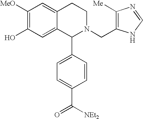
C1([MeO])=C(O)C=C2C(=C1)CCN(CC1=C([Me])N=CN1)C2C1=CC=C(C([NEt2])=O)C=C1
